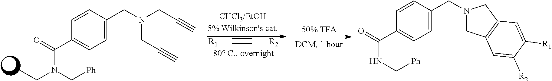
C(N(CC)C[Ph])(C1=CC=C(CN(CC#C)CC#C)C=C1)=O.C1=C(CN2CC3=C(C2)C=C([R1])C([R2])=C3)C=CC(C(NC[Ph])=O)=C1.[R1]C#C[R2]
